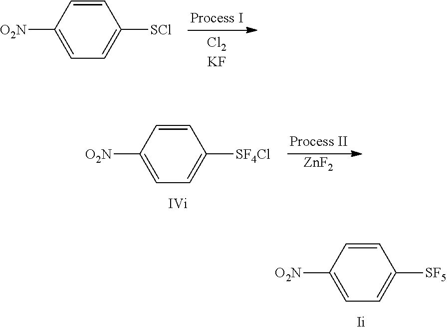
C1=C([O2N])C=CC([SCl])=C1.[ZnF2].C1=C([O2N])C=CC([SF4Cl])=C1.C1=C([O2N])C=CC([SF5])=C1
